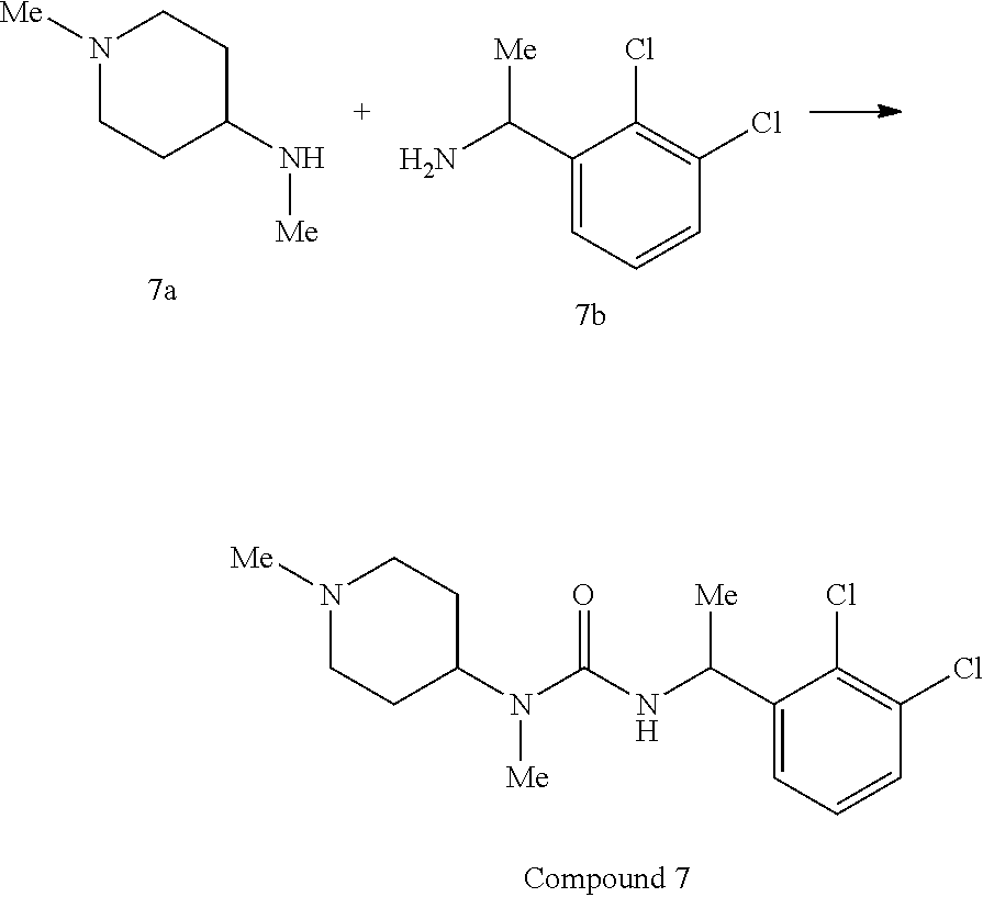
C1(C(NC(N(C2CCN([Me])CC2)[Me])=O)[Me])=CC=CC(Cl)=C1Cl.C1(C(N)[Me])=CC=CC(Cl)=C1Cl.N1([Me])CCC(N[Me])CC1
